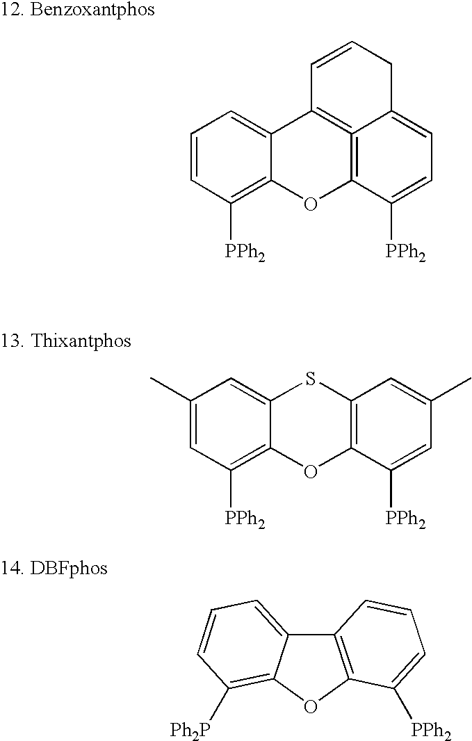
C1=CC([PPh2])=C2C(=C1)C1=C3=C(O2)C([PPh2])=CC=C3CC=C1.C1(C)=CC([PPh2])=C2C(=C1)SC1=C(O2)C([PPh2])=CC(C)=C1.C12=C(OC3=C([Ph2P])C=CC=C13)C([PPh2])=CC=C2
